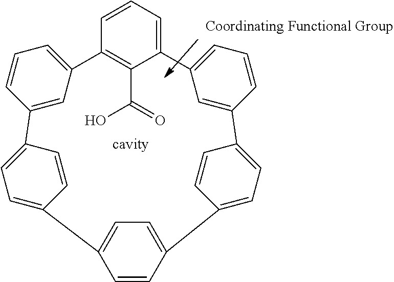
C1=CC2=CC=C1C1=CC=C(C=C1)C1=CC(=CC=C1)C1=C(C(=O)O)C(=CC=C1)C1=CC=CC(=C1)C1=CC=C2C=C1
